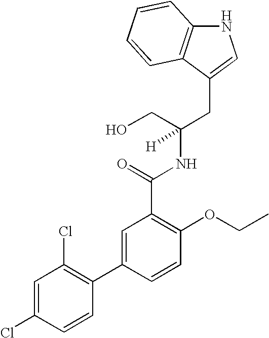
N1C2=C(C(CC(NC(C3=C(OCC)C=CC(C4=C(Cl)C=C(Cl)C=C4)=C3)=O)(CO)[H])=C1)C=CC=C2
